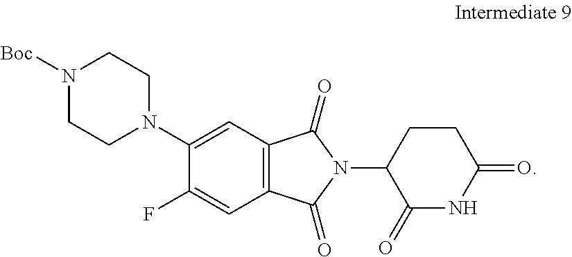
C1(F)=CC2=C(C=C1N1CCN([Boc])CC1)C(=O)N(C1CCC(=O)NC1=O)C2=O
